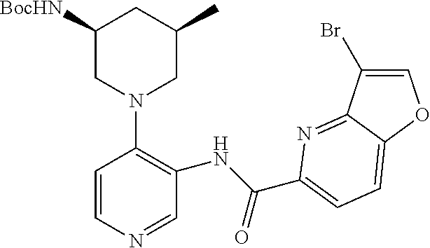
C1([BocHN])CN(C2=C(NC(C3=CC=C4C(=N3)C(Br)=CO4)=O)C=NC=C2)CC(C)C1
